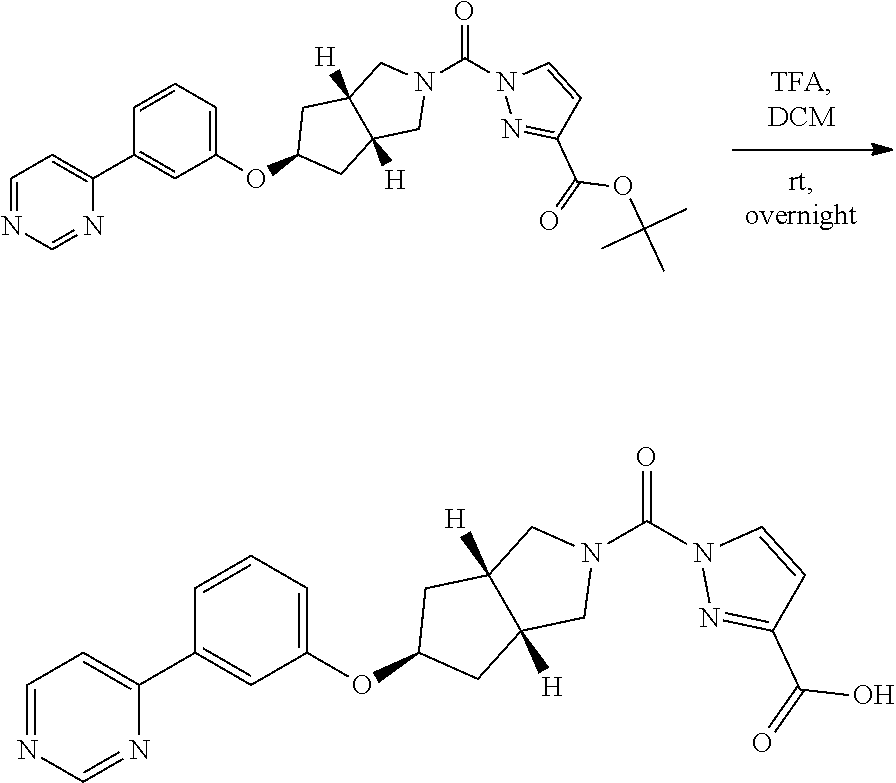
N1(C(=O)N2N=C(C(OC(C)(C)C)=O)C=C2)CC2([H])C([H])(C1)CC(OC1=CC=CC(C3=CC=NC=N3)=C1)C2.N1(C(=O)N2N=C(C(O)=O)C=C2)CC2([H])C([H])(C1)CC(OC1=CC=CC(C3=CC=NC=N3)=C1)C2
